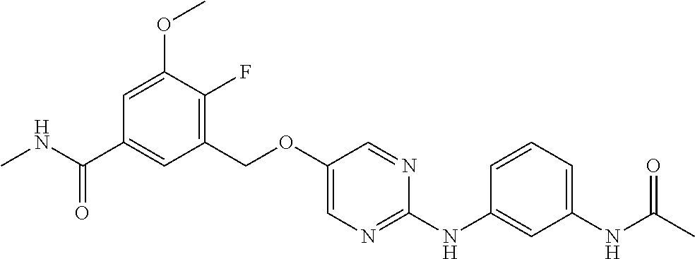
C1(COC2=CN=C(NC3=CC(NC(C)=O)=CC=C3)N=C2)=C(F)C(OC)=CC(C(NC)=O)=C1
